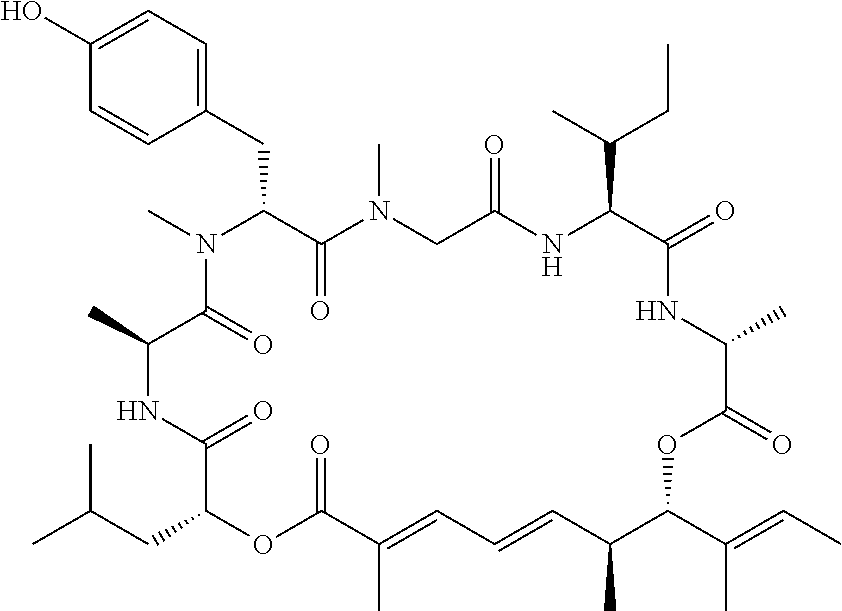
C1(O)=CC=C(CC2C(=O)N(C)CC(=O)NC(C(C)CC)C(=O)NC(C)C(=O)OC(C(C)=CC)C(C)C=CC=C(C)C(=O)OC(CC(C)C)C(=O)NC(C)C(=O)N2C)C=C1
